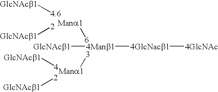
[Mana1][6].[3][Mana1].[4Manb1]([4GlcNacb1][4GlcNAc])[GlcNAcb1].[GlcNAcb1][4].[GlcNAcb1][2].[GlcNAcb1][4.6].[2][GlcNAcb1]
